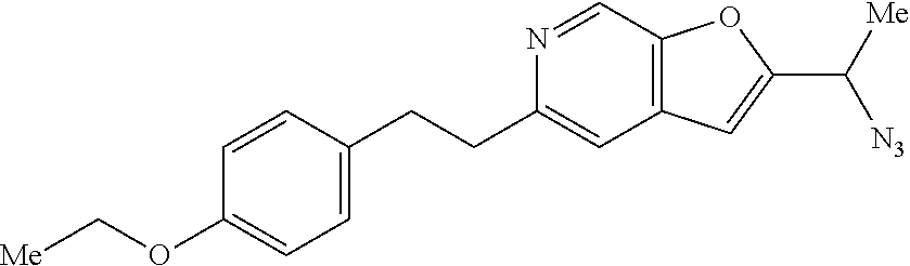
[Me]COC1=CC=C(CCC2=CC3=C(C=N2)OC(C([Me])[N3])=C3)C=C1
